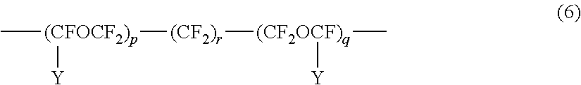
C[(CFOCF2)p]([(CF2)r][(CF2OCF)q]([Y])C)[Y]
